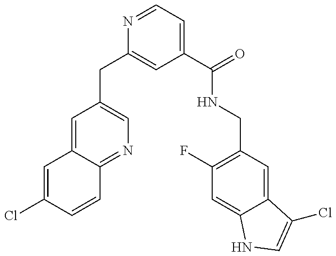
C1=C(Cl)C=CC2=NC=C(CC3=CC(C(=O)NCC4=C(F)C=C5C(=C4)C(Cl)=CN5)=CC=N3)C=C12
